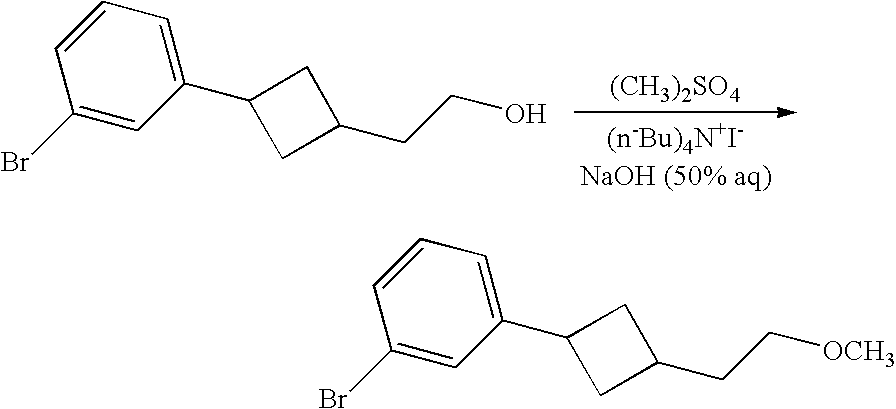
C1(Br)=CC(C2CC(CCO)C2)=CC=C1.[(n-Bu)4N+I-NaOH (50% aq)].[(CH3)2SO4].C1(Br)=CC(C2CC(CC[OCH3])C2)=CC=C1
